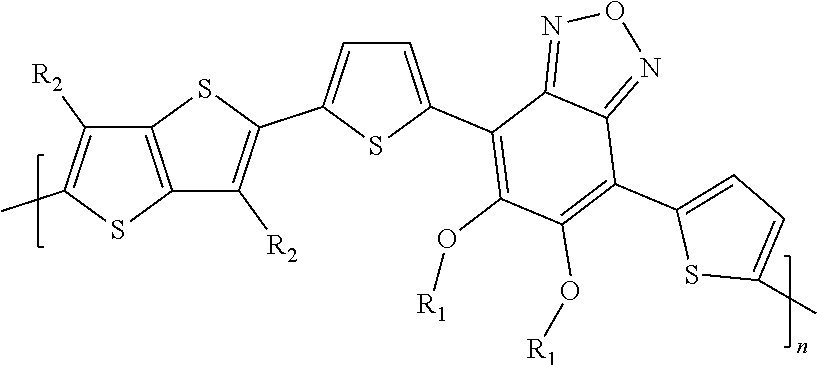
C1=C(C2=C(O[R1])C(O[R1])=C(C3=CC=C(C)S3)C3=NON=C23)SC(C2=C([R2])C3=C(S2)C([R2])=C(C)S3)=C1
